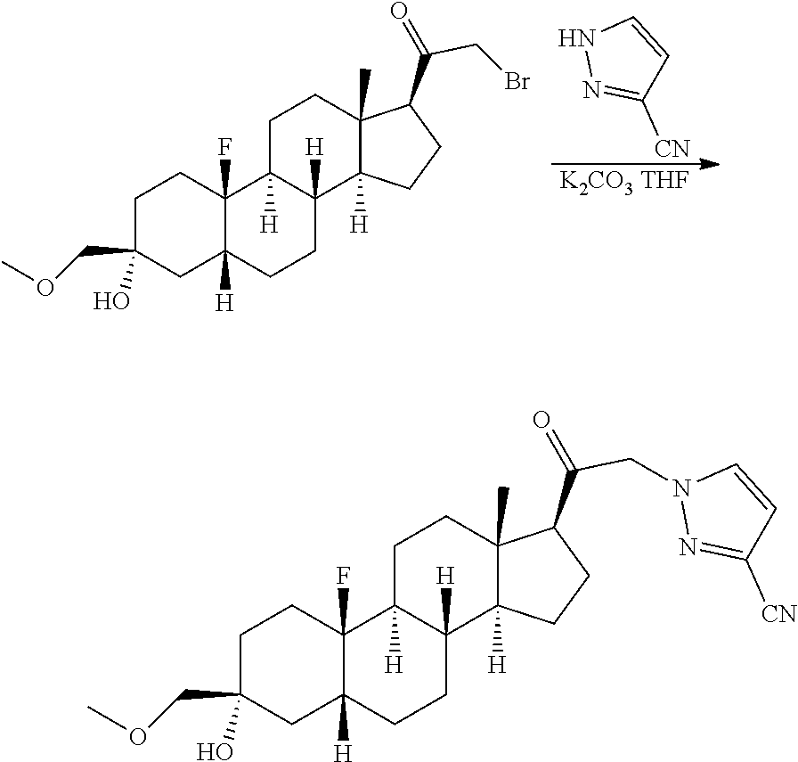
C1C(COC)(O)CC2([H])C(F)(C1)C1([H])C([H])(CC2)C2([H])C(C)(CC1)C(C(=O)CBr)CC2.[K2CO3 THF].N1N=C([CN])C=C1.C1C(COC)(O)CC2([H])C(F)(C1)C1([H])C([H])(CC2)C2([H])C(C)(CC1)C(C(=O)CN1N=C([CN])C=C1)CC2
